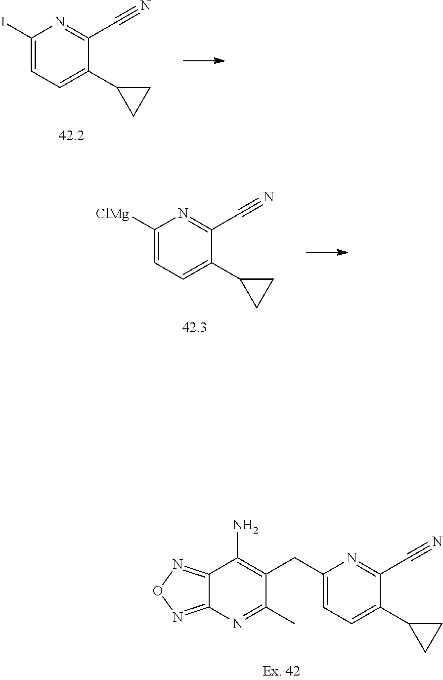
C12=NON=C1N=C(C)C(CC1=CC=C(C3CC3)C(C#N)=N1)=C2N.C1(I)=CC=C(C2CC2)C(C#N)=N1.C1([ClMg])=CC=C(C2CC2)C(C#N)=N1
